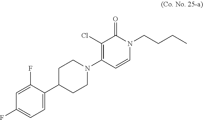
C1(F)=CC=C(C2CCN(C3=C(Cl)C(=O)N(CCCC)C=C3)CC2)C(F)=C1
